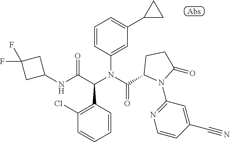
C1=CC(N(C(C2N(C3=NC=CC(C#N)=C3)C(=O)CC2)=O)C(C(NC2CC(F)(F)C2)=O)C2=C(Cl)C=CC=C2)=CC(C2CC2)=C1
